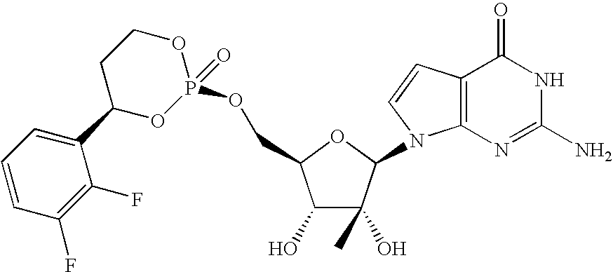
C1(O)C(O)(C)C(N2C3=C(C=C2)C(=O)NC(N)=N3)OC1COP1(=O)OCCC(C2=CC=CC(F)=C2F)O1
